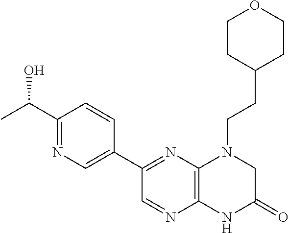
C1(C2=NC3=C(N=C2)NC(=O)CN3CCC2CCOCC2)=CN=C(C(C)O)C=C1
